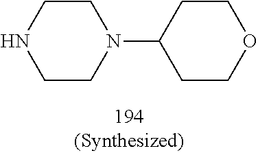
C1COCCC1N1CCNCC1
